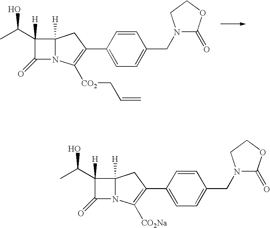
C12([H])N(C([CO2]CC=C)=C(C3=CC=C(CN4C(=O)OCC4)C=C3)C1)C(=O)C2([H])C(C)O.C12([H])N(C([CO2Na])=C(C3=CC=C(CN4C(=O)OCC4)C=C3)C1)C(=O)C2([H])C(C)O
